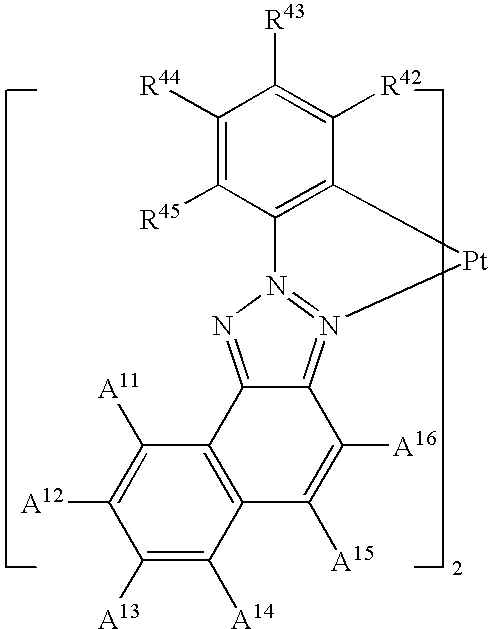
C1([R44])=C([R45])C2=C(C([R42])=C1[R43])[Pt]N1=N2N=C2C=1C([A16])=C([A15])C1=C2C([A11])=C([A12])C([A13])=C1[A14]
